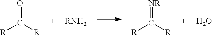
O=C([R])[R].[RNH2].[NR]=C([R])[R].O
